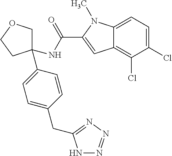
C1=C(CC2=NN=NN2)C=CC(C2(NC(=O)C3=CC4=C(Cl)C(Cl)=CC=C4N3C)COCC2)=C1
